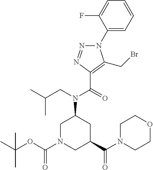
N1(C2=CC=CC=C2F)N=NC(C(=O)N(CC(C)C)C2CN(C(OC(C)(C)C)=O)CC(C(N3CCOCC3)=O)C2)=C1CBr
